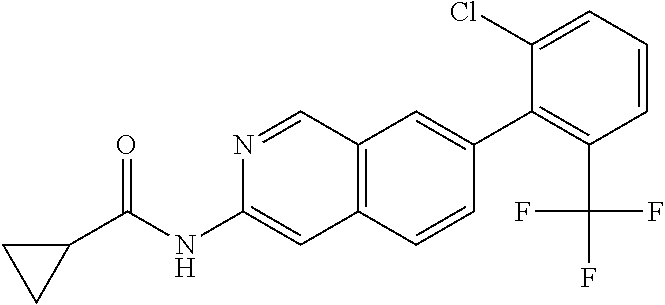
N1=CC2=C(C=C1NC(C1CC1)=O)C=CC(C1=C(C(F)(F)F)C=CC=C1Cl)=C2
